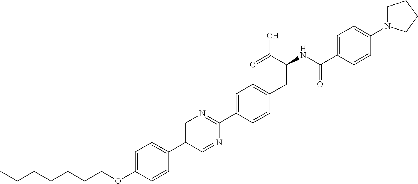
C(OC1=CC=C(C2=CN=C(C3=CC=C(CC(NC(C4=CC=C(N5CCCC5)C=C4)=O)C(O)=O)C=C3)N=C2)C=C1)CCCCCC
